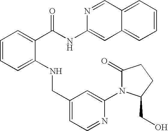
C1=C(NCC2=CC=NC(N3C(CO)CCC3=O)=C2)C(C(NC2=CC3=CC=CC=C3C=N2)=O)=CC=C1
